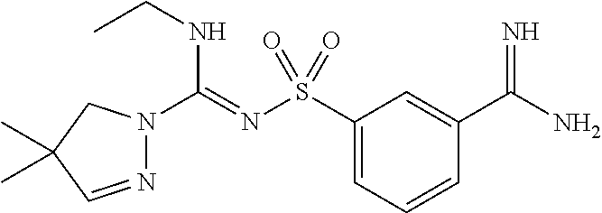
N1=CC(C)(C)CN1C(=NS(C1=CC=CC(C(=N)N)=C1)(=O)=O)NCC
